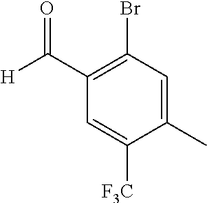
C1(C)=CC(Br)=C(C([H])=O)C=C1[F3C]
